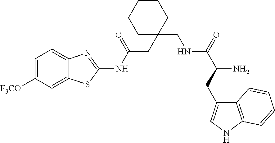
C1=C([F3CO])C=C2C(=C1)N=C(NC(CC1(CNC(C(CC3=CNC4=C3C=CC=C4)N)=O)CCCCC1)=O)S2
